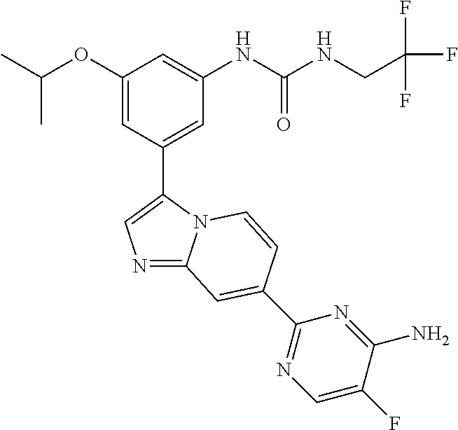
C1(OC(C)C)=CC(C2=CN=C3N2C=CC(C2=NC=C(F)C(N)=N2)=C3)=CC(NC(NCC(F)(F)F)=O)=C1
